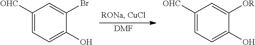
[DMF].C1([OHC])=CC=C(O)C(Br)=C1.C1([OHC])=CC=C(O)C([OR])=C1
